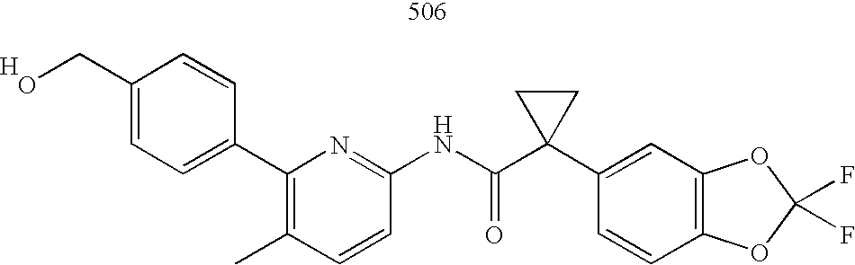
C1=CC(NC(C2(C3=CC4=C(C=C3)OC(F)(F)O4)CC2)=O)=NC(C2=CC=C(CO)C=C2)=C1C.[H]
